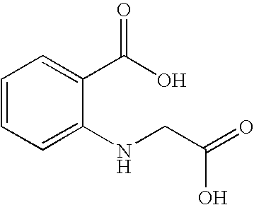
C1=CC=C(NCC(=O)O)C(C(O)=O)=C1
